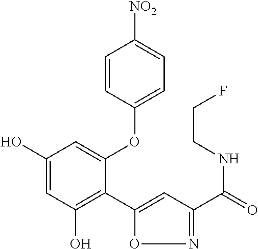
C1(O)=CC(O)=C(C2=CC(C(=O)NCCF)=NO2)C(OC2=CC=C([NO2])C=C2)=C1
